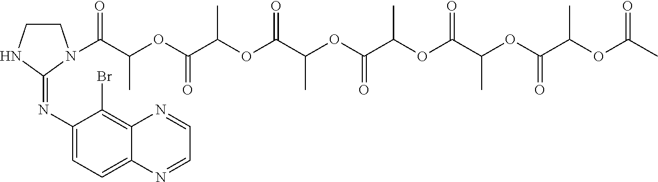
C1CNC(=NC2=CC=C3C(=C2Br)N=CC=N3)N1C(C(OC(C(OC(C(OC(C(OC(C(OC(C(OC(C)=O)C)=O)C)=O)C)=O)C)=O)C)=O)C)=O
